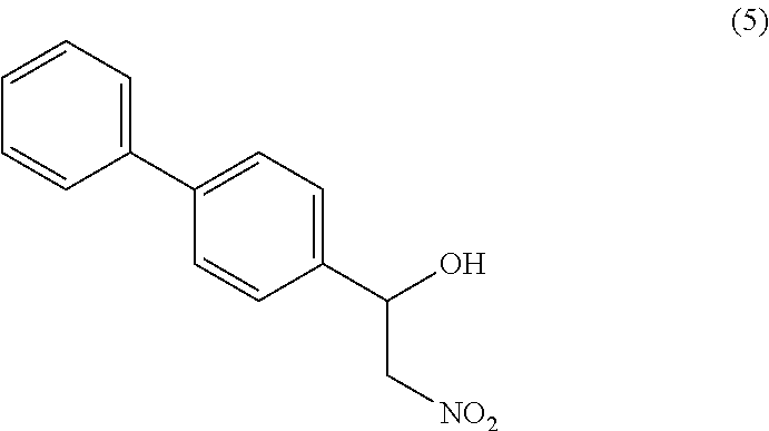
C1(C2=CC=C(C(C[NO2])O)C=C2)=CC=CC=C1
